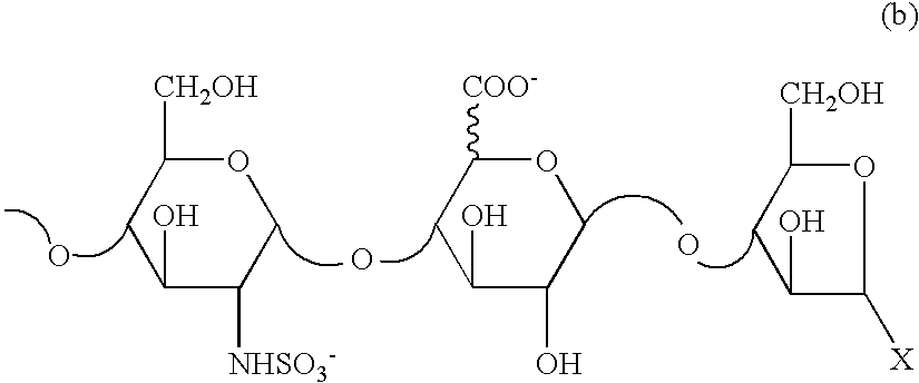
C1(O)C([NHSO3-])COC([CH2OH])C1.O.O.C1(O)C(O)COC([COO-])C1.O1C([CH2OH])CC(O)C1[X].O
